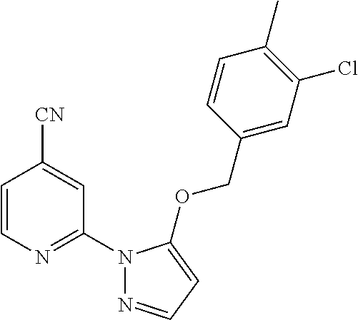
C1=CN=C(N2N=CC=C2OCC2=CC(Cl)=C(C)C=C2)C=C1[CN]
